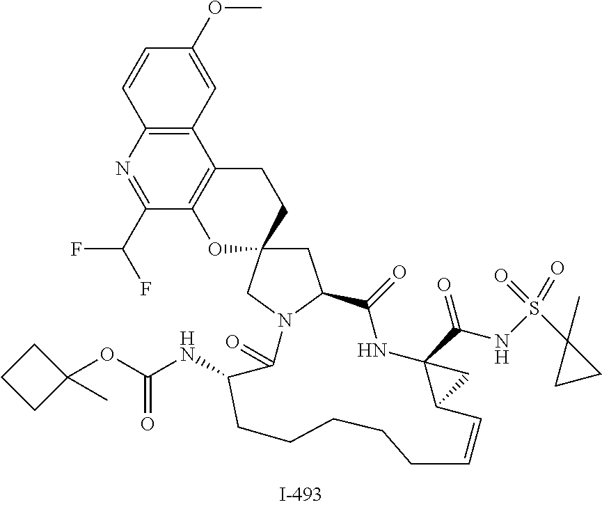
C1=CC2=C(C=C1OC)C1=C(C(C(F)F)=N2)OC2(CC1)CC1N(C2)C(=O)C(NC(OC2(C)CCC2)=O)CCCCCC=CC2C(C(NS(C3(C)CC3)(=O)=O)=O)(NC1=O)C2
